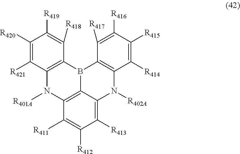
C12=C3N([R401A])C4=C(B1C1=C(N([R402A])C2=C([R413])C([R412])=C3[R411])C([R414])=C([R415])C([R416])=C1[R417])C([R418])=C([R419])C([R420])=C4[R421]
